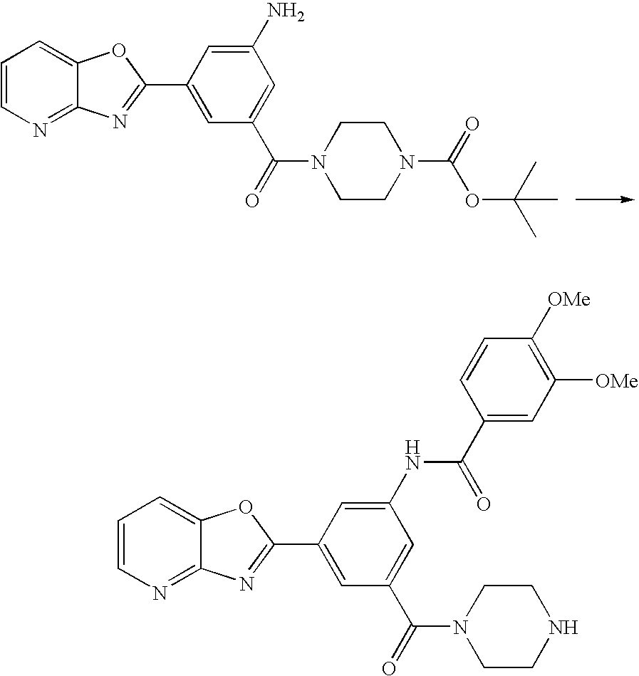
C1=CN=C2C(=C1)OC(C1=CC(C(=O)N3CCN(C(=O)OC(C)(C)C)CC3)=CC(N)=C1)=N2.C1=CN=C2C(=C1)OC(C1=CC(C(=O)N3CCNCC3)=CC(NC(C3=CC([OMe])=C([OMe])C=C3)=O)=C1)=N2
